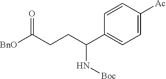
C1(C(CCC([BnO])=O)N[Boc])=CC=C([Ac])C=C1
